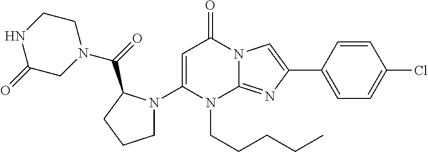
C1=C(N2CCCC2C(=O)N2CCNC(=O)C2)N(CCCCC)C2=NC(C3=CC=C(Cl)C=C3)=CN2C1=O
